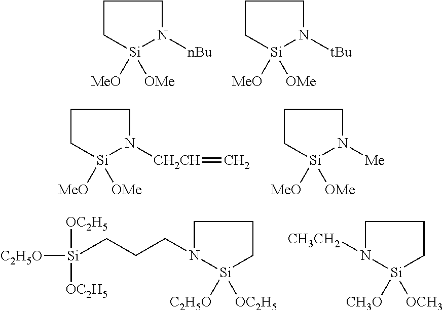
[Si]1([OMe])([MeO])N([nBu])CCC1.[Si]1([OMe])([MeO])N([tBu])CCC1.[Si]1([OMe])([MeO])N([CH2CH]=C)CCC1.[Si]1([OMe])([MeO])N([Me])CCC1.[Si]1([OC2H5])([C2H5O])CCCN1CCC[Si]([C2H5O])([OC2H5])[OC2H5].[Si]1([OCH3])([CH3O])CCCN1[CH3CH2]
